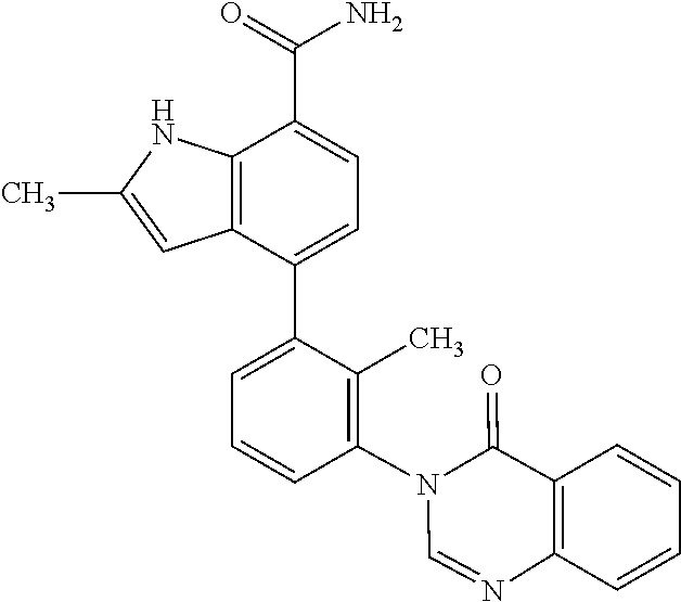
C12=C(C(C3=CC=CC(N4C=NC5=C(C4=O)C=CC=C5)=C3C)=CC=C1C(=O)N)C=C(C)N2
